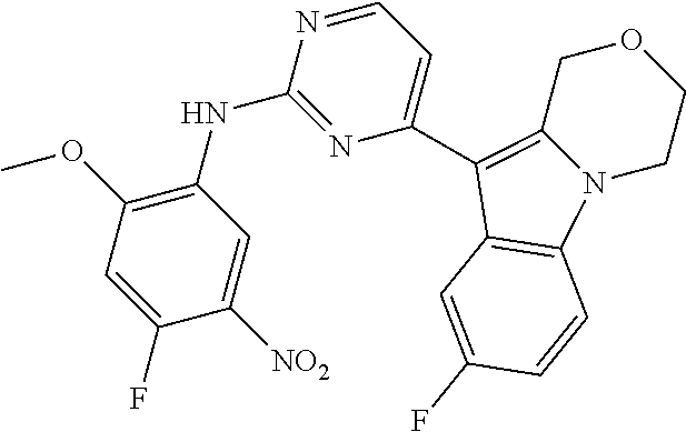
C1=C(F)C([NO2])=CC(NC2=NC(C3=C4COCCN4C4=C3C=C(F)C=C4)=CC=N2)=C1OC
